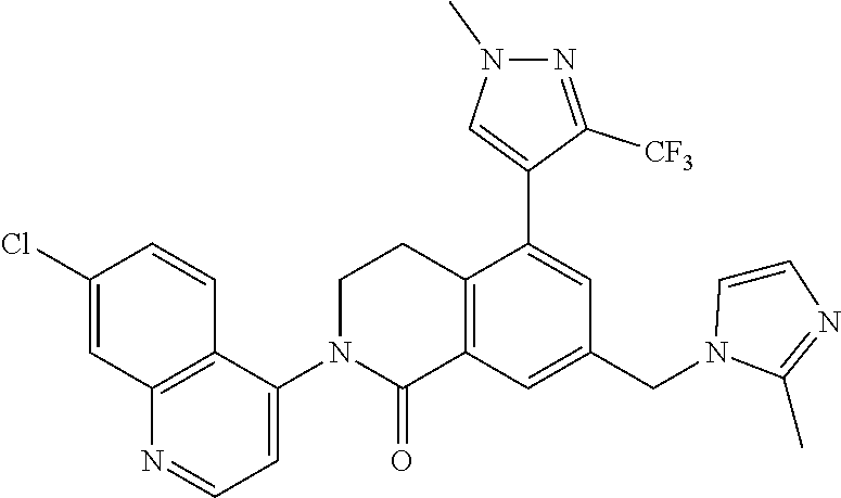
C1N(C2=CC=NC3=C2C=CC(Cl)=C3)C(=O)C2=C(C1)C(C1=CN(C)N=C1[CF3])=CC(CN1C(C)=NC=C1)=C2
